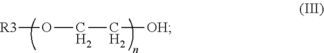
O([R3])CC[OH]
